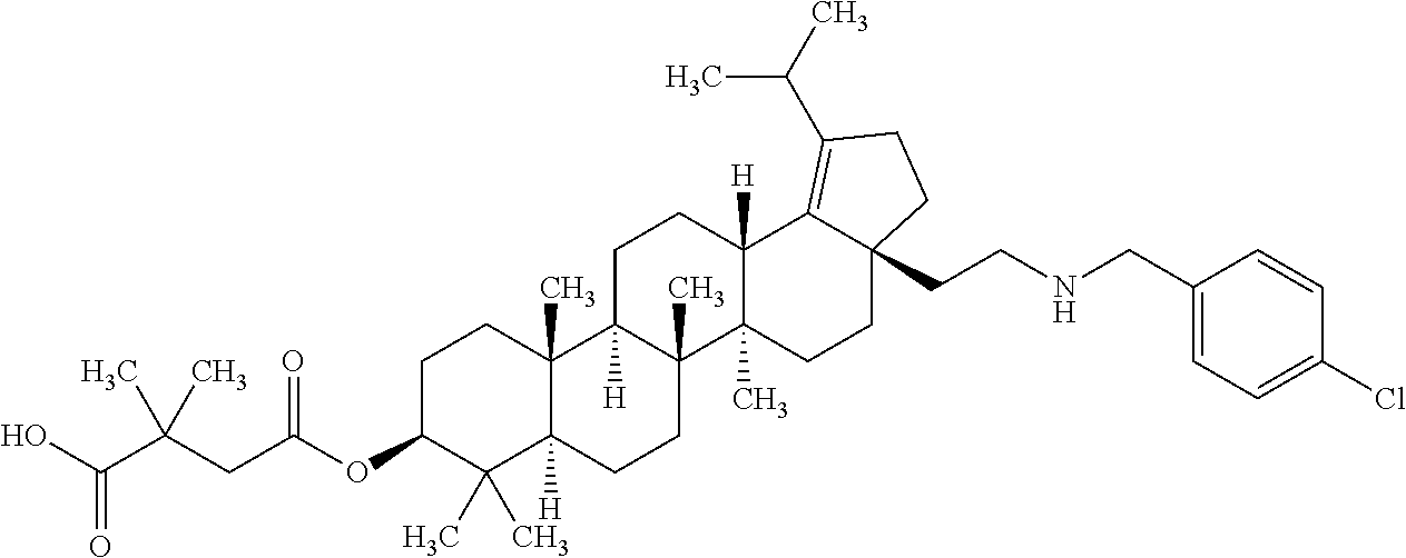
C1C(OC(CC(C(O)=O)(C)C)=O)C(C)(C)C2([H])C(C)(C1)C1([H])C(C)(CC2)C2(C)C([H])(CC1)C1=C(C(C)C)CCC1(CCNCC1=CC=C(Cl)C=C1)CC2
